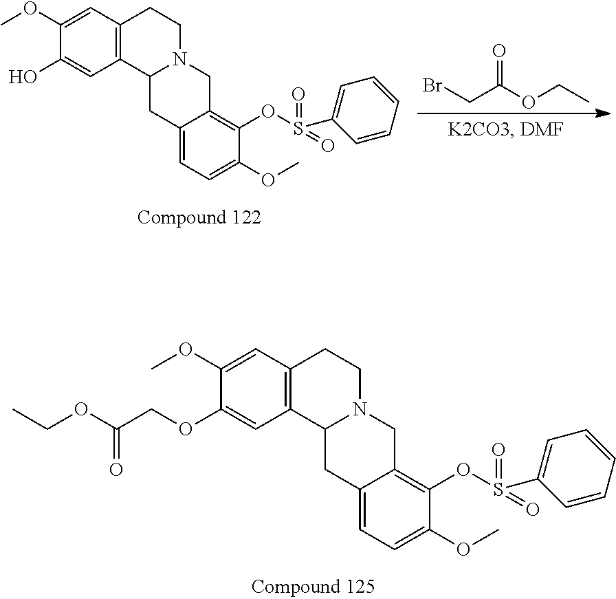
CCOC(COC1=CC2=C(C=C1OC)CCN1C2CC2=CC=C(OC)C(OS(C3=CC=CC=C3)(=O)=O)=C2C1)=O.BrCC(=O)OCC.C12=C(C=C(OC)C(O)=C1)CCN1C2CC2=CC=C(OC)C(OS(=O)(=O)C3=CC=CC=C3)=C2C1
